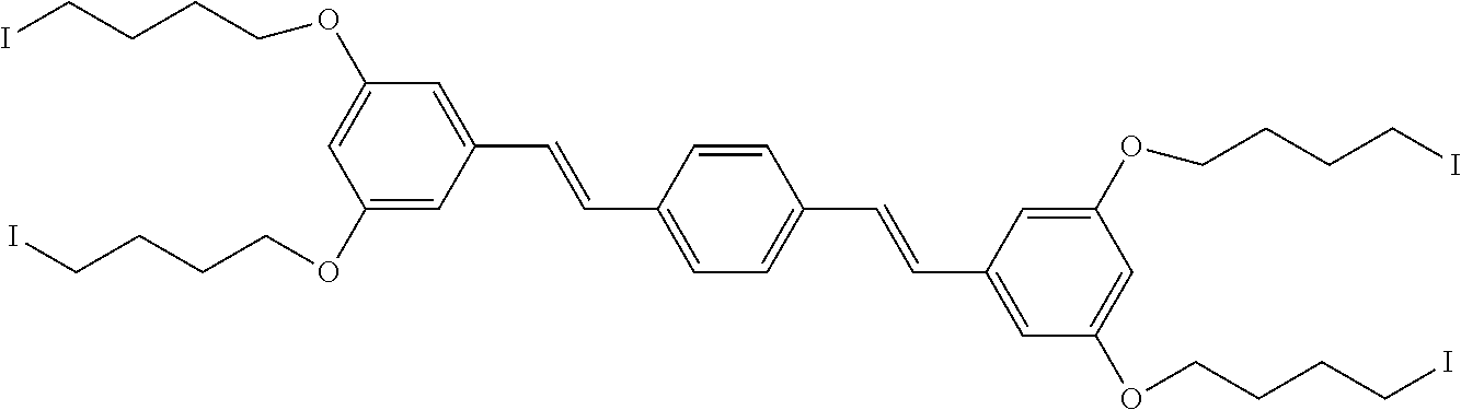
C1(OCCCCI)=CC(C=CC2=CC=C(C=CC3=CC(OCCCCI)=CC(OCCCCI)=C3)C=C2)=CC(OCCCCI)=C1
